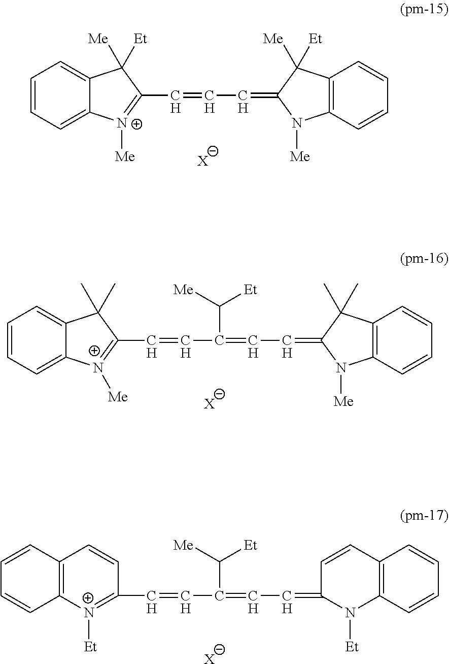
[X].C12=CC=CC=C1[N+]([Me])=C(C=CC=C1C([Me])([Et])C3=C(N1[Me])C=CC=C3)C2([Me])[Et].[X].C12=CC=CC=C1[N+]([Me])=C(C=CC(C([Me])[Et])=CC=C1C(C)(C)C3=C(N1[Me])C=CC=C3)C2(C)C.[X].C12=C(C=CC=C1)[N+]([Et])=C(C=CC(C([Me])[Et])=CC=C1N([Et])C3=C(C=C1)C=CC=C3)C=C2
